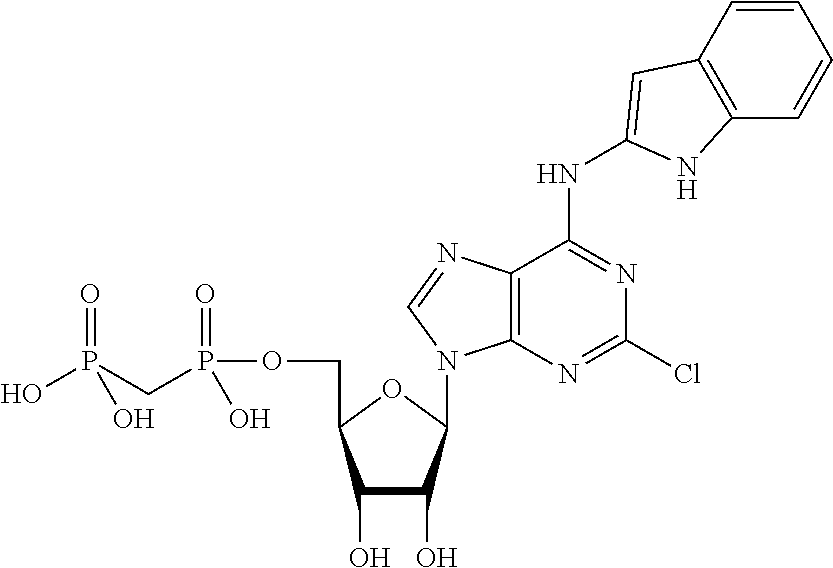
C1(O)C(O)C(N2C3=C(C(NC4=CC5=C(C=CC=C5)N4)=NC(Cl)=N3)N=C2)OC1COP(CP(=O)(O)O)(=O)O
